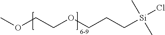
COCCOCCC[Si](Cl)(C)C
